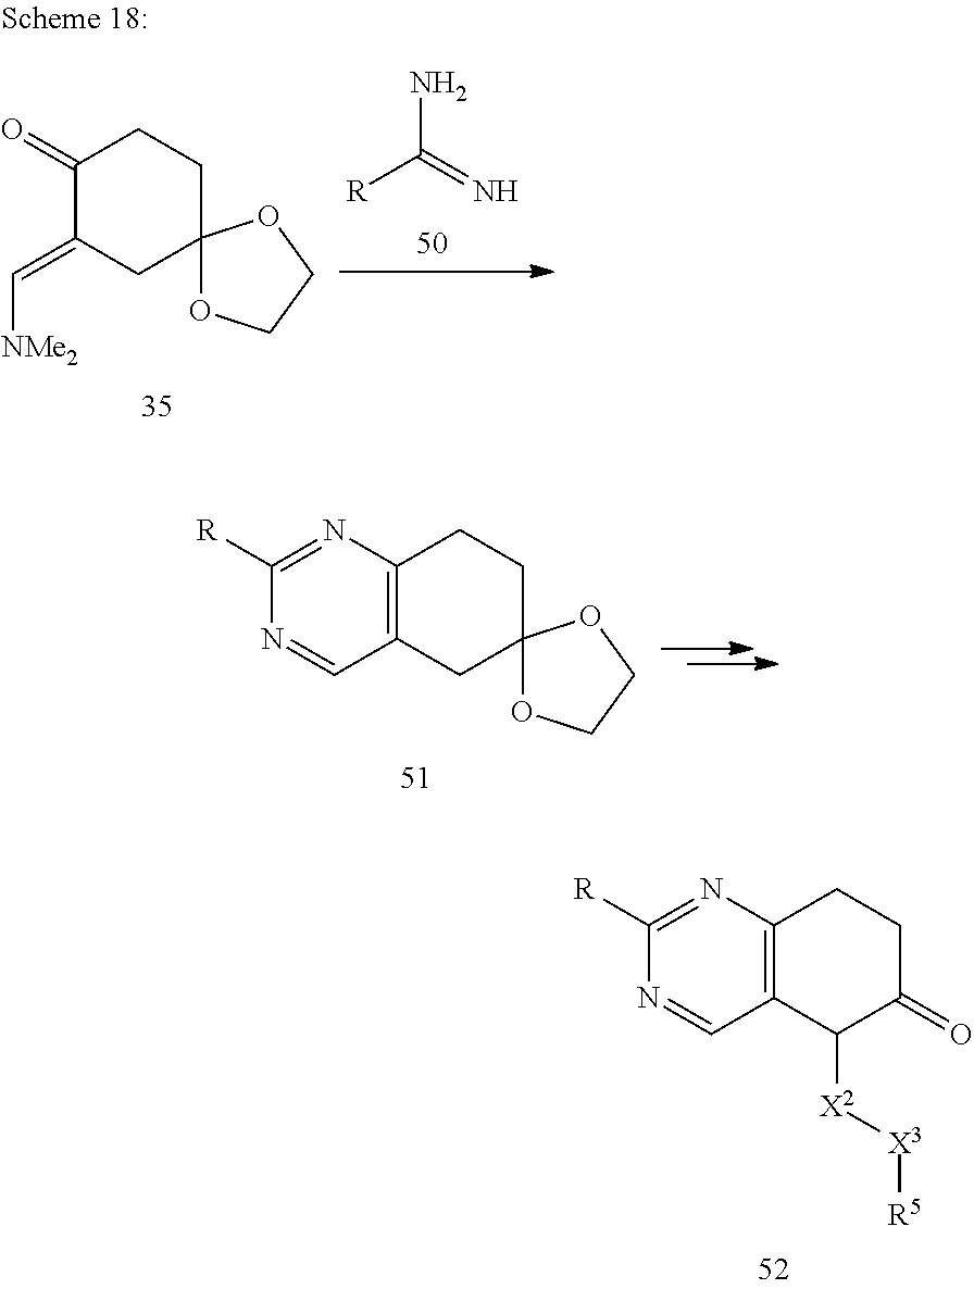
C1(=O)C(=C[NMe2])CC2(CC1)OCCO2.NC(=N)[R].C12=C(CC3(CC1)OCCO3)C=NC([R])=N2.C12=C(C([X2][X3][R5])C(=O)CC1)C=NC([R])=N2
